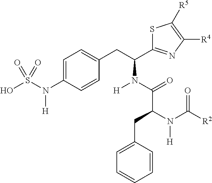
OS(N(C1=CC=C(CC(N([H])C(=O)C(N([H])C([R2])=O)CC2=CC=CC=C2)C2=NC([R4])=C([R5])S2)C=C1)[H])(=O)=O
